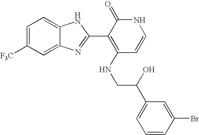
C1=C2C(=CC=C1[F3C])NC(C1=C(NCC(C3=CC=CC(Br)=C3)O)C=CNC1=O)=N2
